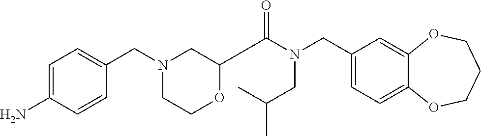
C1(CN(C(=O)C2OCCN(CC3=CC=C(N)C=C3)C2)CC(C)C)=CC=C2C(=C1)OCCCO2
